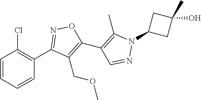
C1(C2=NOC(C3=C(C)N(C4CC(C)(O)C4)N=C3)=C2COC)=C(Cl)C=CC=C1
